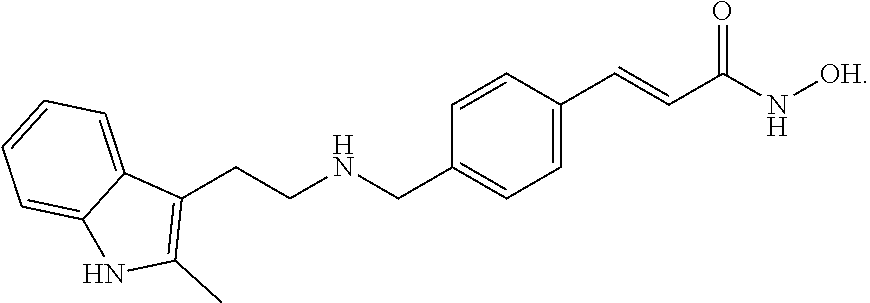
C1=C(C=CC(N[OH])=O)C=CC(CNCCC2=C(C)NC3=CC=CC=C23)=C1
